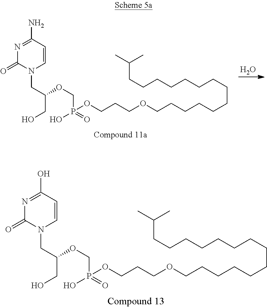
C1=CN(CC(OCP(OCCCOCCCCCCCCCCCCCCC(C)C)(O)=O)CO)C(=O)N=C1N.O.C1=CN(CC(OCP(OCCCOCCCCCCCCCCCCCCC(C)C)(O)=O)CO)C(=O)N=C1O
